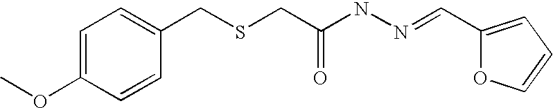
C1=C(OC)C=CC(CSCC(NN=CC2=CC=CO2)=O)=C1
